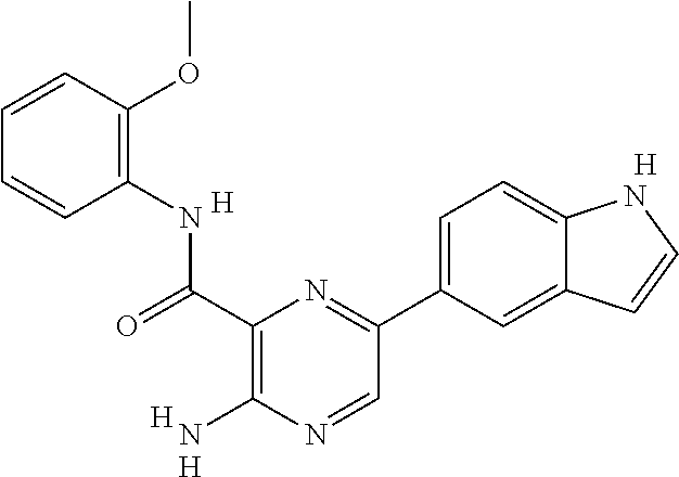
C1=CC(OC)=C(NC(C2=C(N)N=CC(C3=CC=C4C(=C3)C=CN4)=N2)=O)C=C1.[H].[H].[H].[H]
